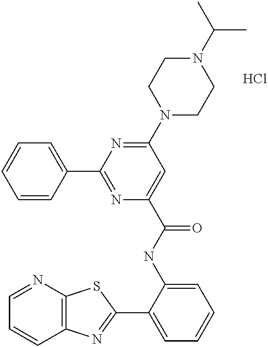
C1=NC2=C(C=C1)N=C(C1=CC=CC=C1NC(=O)C1=CC(N3CCN(C(C)C)CC3)=NC(C3=CC=CC=C3)=N1)S2.Cl
